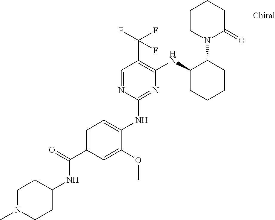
C1(NC2=CC=C(C(=O)NC3CCN(C)CC3)C=C2OC)=NC(NC2CCCCC2N2C(=O)CCCC2)=C(C(F)(F)F)C=N1
